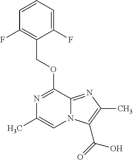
C1(COC2=NC(C)=CN3C2=NC(C)=C3C(=O)O)=C(F)C=CC=C1F
